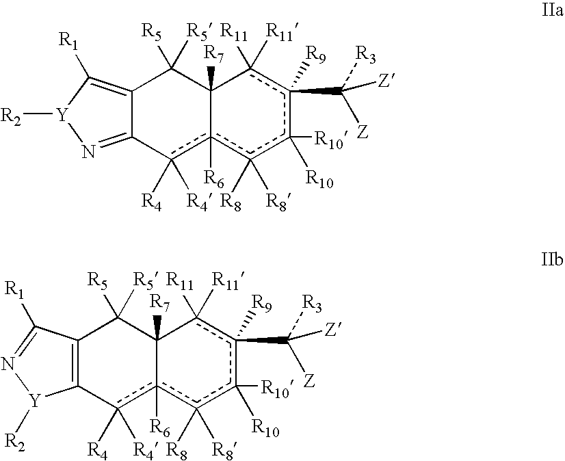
C12=C([R1])[Y]([R2])N=C1c([R4])([R4])c1([R6])c([R8])([R8])c([R10])([R10])c([R9])(C([R3])([Z])[Z])c([R11])([R11])C1([R7])C2([R5])[R5].C12=C(c([R4])([R4])c3([R6])c([R8])([R8])c([R10])([R10])c([R9])(C([R3])([Z])[Z])c([R11])([R11])C3([R7])C1([R5])[R5])[Y]([R2])N=C2[R1]
